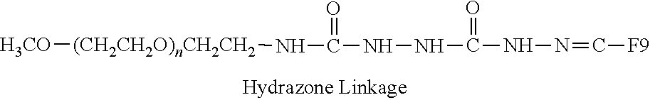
[H3CO][(CH2CH2O)nCH2CH2]NC(NNC(NN=C[F9])=O)=O
